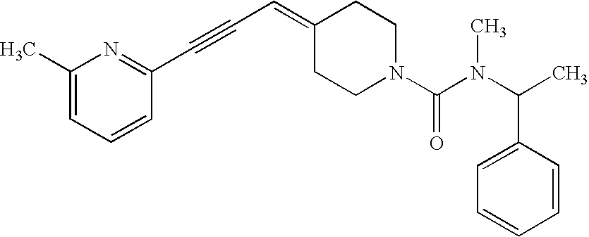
C1(C)=CC=CC(C#CC=C2CCN(C(N(C(C)C3=CC=CC=C3)C)=O)CC2)=N1
